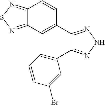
C12=NSN=C1C=C(C1=NNN=C1C1=CC=CC(Br)=C1)C=C2
